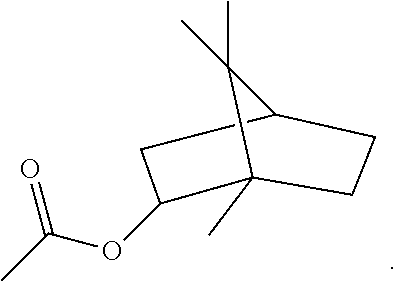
C1(OC(C)=O)C2(C)CCC(C1)C2(C)C
